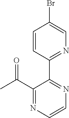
C1(C2=NC=C(Br)C=C2)=NC=CN=C1C(C)=O
